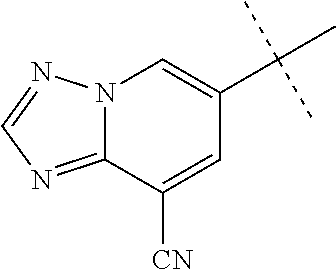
N12C(=NC=N1)C([CN])=CC(C(C)(C)C)=C2
